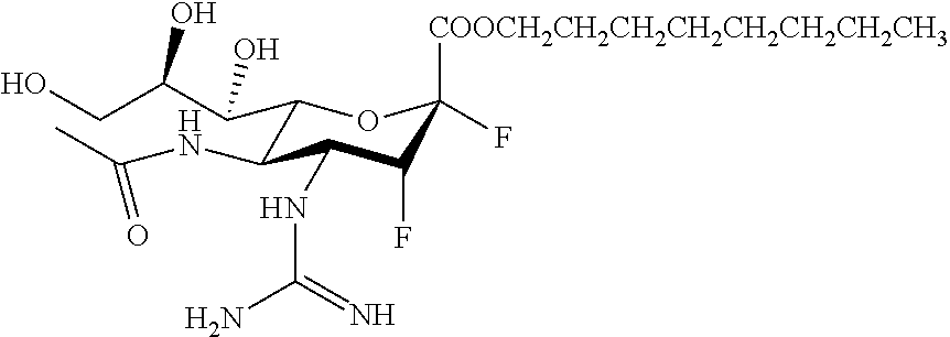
C1(C(C(O)CO)O)C(NC(C)=O)C(NC(N)=N)C(F)C([COOCH2CH2CH2CH2CH2CH2CH2CH3])(F)O1
